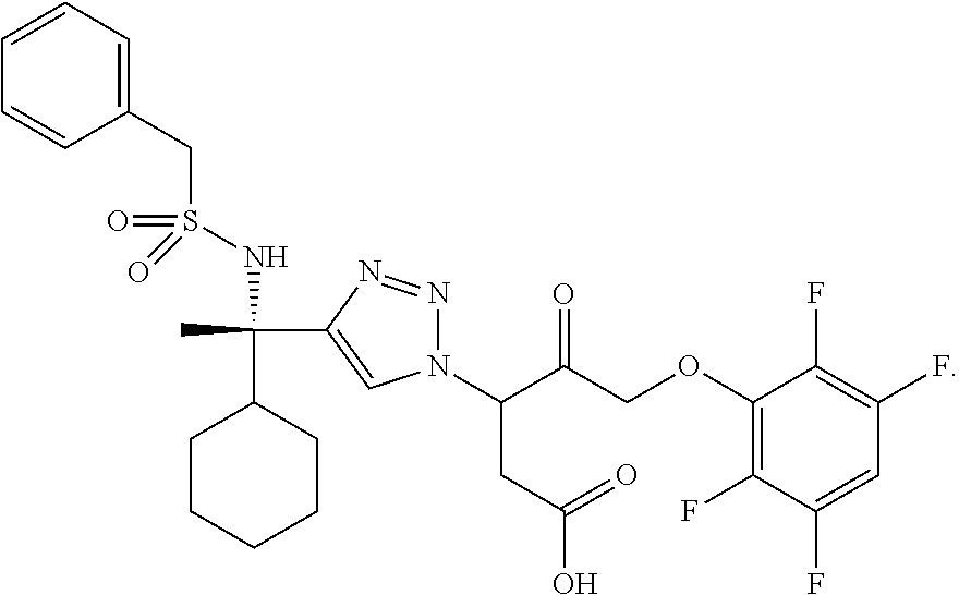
O(C1=C(F)C(F)=CC(F)=C1F)CC(C(CC(O)=O)N1N=NC(C(C)(C2CCCCC2)NS(=O)(CC2=CC=CC=C2)=O)=C1)=O
